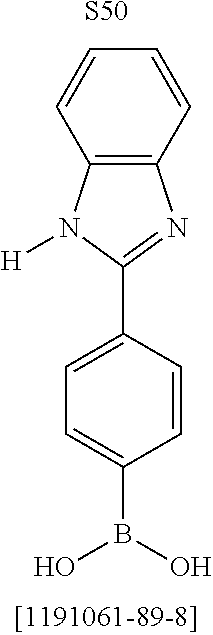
C12=C(C=CC=C1)N=C(C1=CC=C(B(O)O)C=C1)N2[H].[S50]
